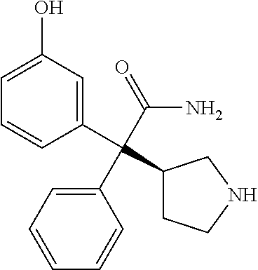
C1=C(O)C=C(C(C2=CC=CC=C2)(C(N)=O)C2CCNC2)C=C1
